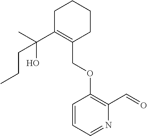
C1C(C(C)(O)CCC)=C(COC2=C(C=O)N=CC=C2)CCC1
